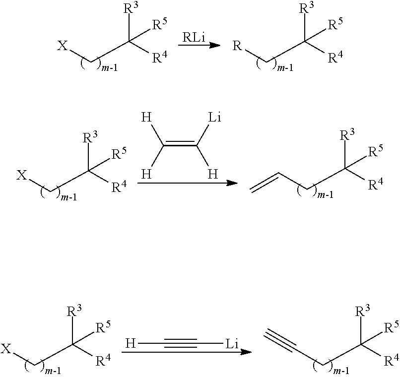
[X]CC([R4])([R3])[R5].[RLi].[R]CC([R4])([R3])[R5].[X]CC([R4])([R3])[R5].C(CC([R4])([R3])[R5])=C.C(=C([Li])[H])([H])[H].[X]CC([R4])([R3])[R5].C(CC([R4])([R3])[R5])#C.[H]C#C[Li]
